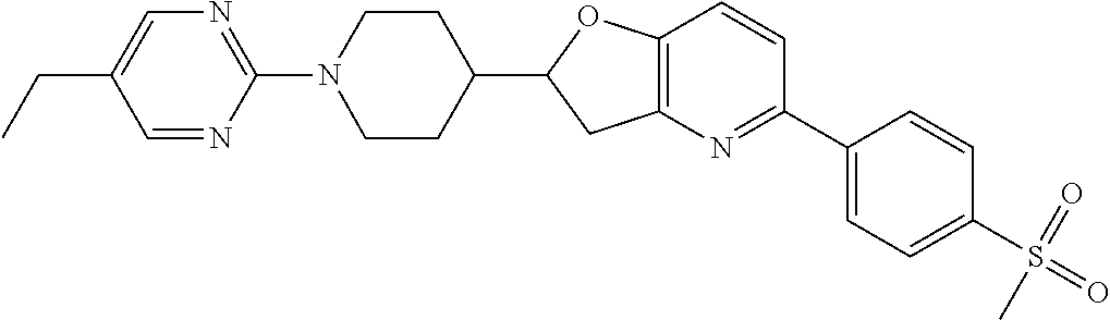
N1(C2=NC=C(CC)C=N2)CCC(C2CC3=C(O2)C=CC(C2=CC=C(S(=O)(=O)C)C=C2)=N3)CC1
